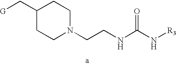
C1(C[G])CCN(CCNC(N[R3])=O)CC1
